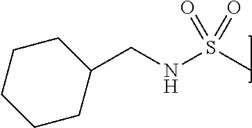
N(S(C)(=O)=O)CC1CCCCC1
